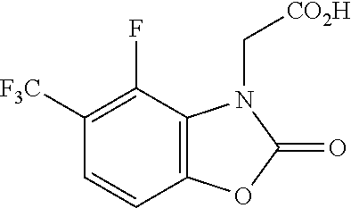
C1=CC2=C(C(F)=C1[F3C])N(C[CO2H])C(=O)O2
